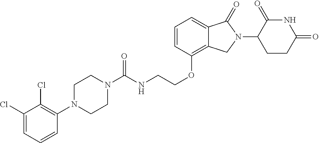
C1N(C(NCCOC2=C3C(=CC=C2)C(=O)N(C2C(=O)NC(=O)CC2)C3)=O)CCN(C2=C(Cl)C(Cl)=CC=C2)C1
